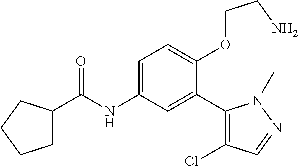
C1C(C(=O)NC2=CC=C(OCCN)C(C3=C(Cl)C=NN3C)=C2)CCC1
